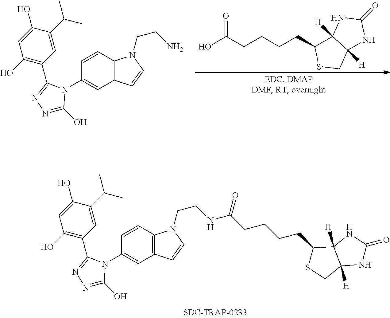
C1=C(C(C)C)C(O)=CC(O)=C1C1=NN=C(O)N1C1=CC2=C(C=C1)N(CCNC(CCCCC1SCC3([H])C1([H])NC(=O)N3)=O)C=C2.OC(CCCCC1C2([H])C([H])(CS1)NC(=O)N2)=O.C1=C(C(C)C)C(O)=CC(O)=C1C1=NN=C(O)N1C1=CC2=C(C=C1)N(CCN)C=C2
